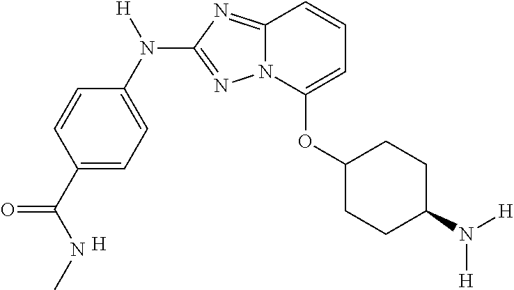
C1=CC(C(NC)=O)=CC=C1N([H])C1=NN2C(=N1)C=CC=C2OC1CCC(N([H])[H])CC1.[H]
